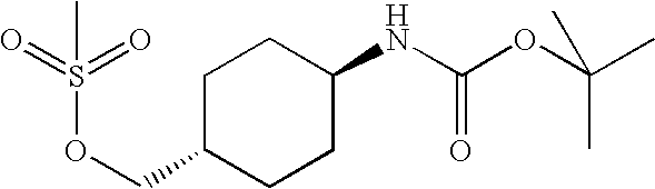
O(CC1CCC(NC(OC(C)(C)C)=O)CC1)S(C)(=O)=O
